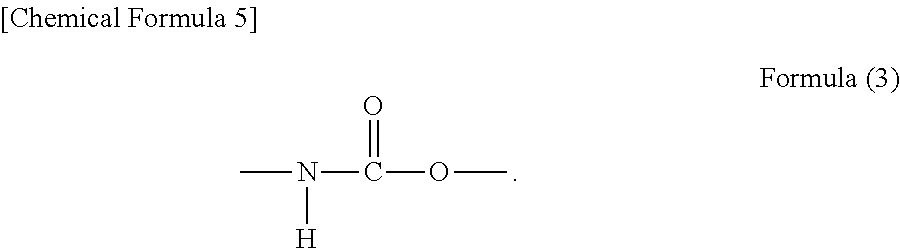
O(C)C(N(C)[H])=O
